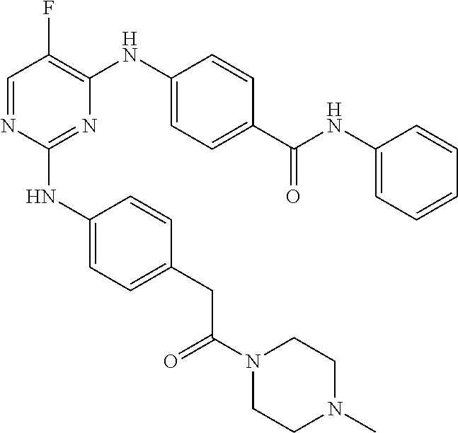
C(C(N1CCN(C)CC1)=O)C1=CC=C(NC2=NC(NC3=CC=C(C(NC4=CC=CC=C4)=O)C=C3)=C(F)C=N2)C=C1
